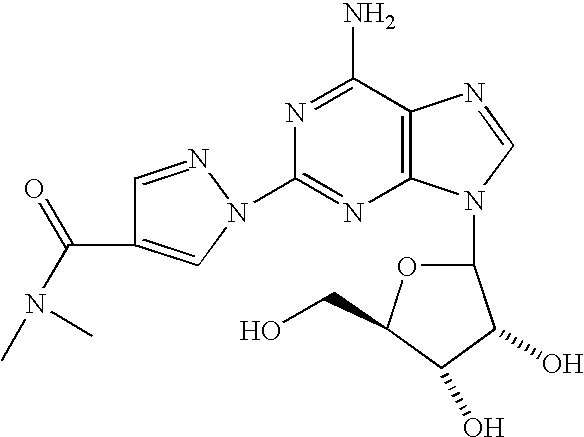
C1(N2C=C(C(N(C)C)=O)C=N2)=NC2=C(C(N)=N1)N=CN2C1OC(CO)C(O)C1O
